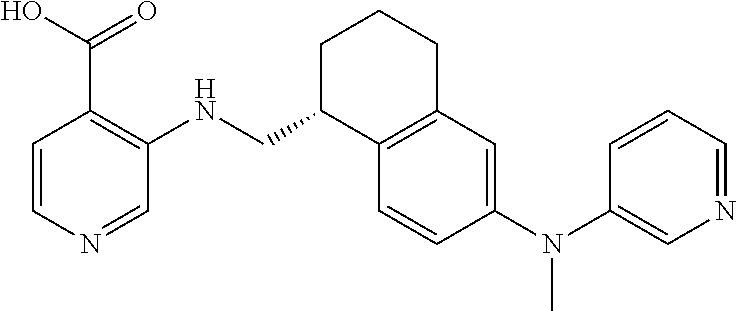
C1=CN=CC(NCC2C3=C(CCC2)C=C(N(C2=CN=CC=C2)C)C=C3)=C1C(O)=O
